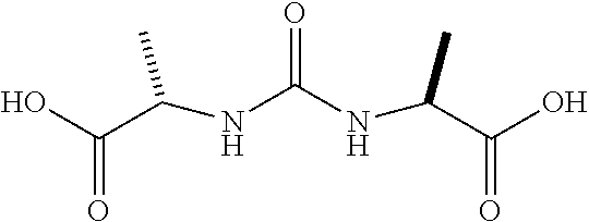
N(C(=O)NC(C(O)=O)C)C(C(O)=O)C
